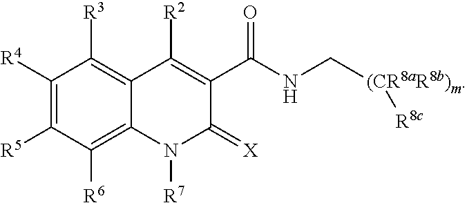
C1([R4])=C([R5])C([R6])=C2C(=C1[R3])C([R2])=C(C(NC[(CR8aR8b)m][R8c])=O)C(=[X])N2[R7]
